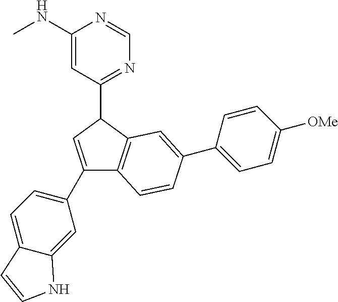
C1(NC)=CC(C2C=C(C3=CC=C4C(=C3)NC=C4)C3=C2C=C(C2=CC=C([OMe])C=C2)C=C3)=NC=N1
